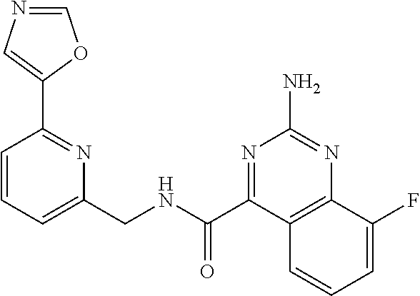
C1=CC=C(CNC(C2=NC(N)=NC3=C2C=CC=C3F)=O)N=C1C1=CN=CO1
